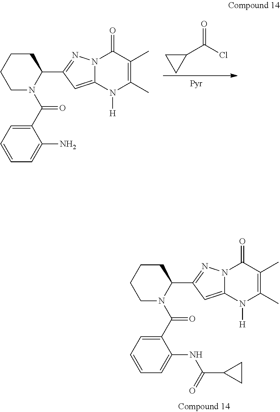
C1CCCN(C(C2=CC=CC=C2NC(C2CC2)=O)=O)C1C1=NN2C(=C1)N([H])C(C)=C(C)C2=O.C1CCCN(C(C2=CC=CC=C2N)=O)C1C1=NN2C(=C1)N([H])C(C)=C(C)C2=O.O=C(Cl)C1CC1
